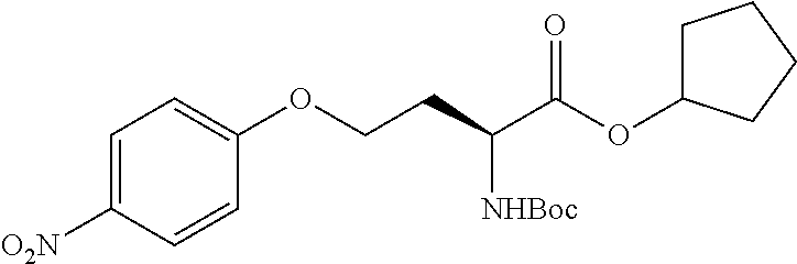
C1=C([O2N])C=CC(OCCC(C(OC2CCCC2)=O)[NHBoc])=C1
